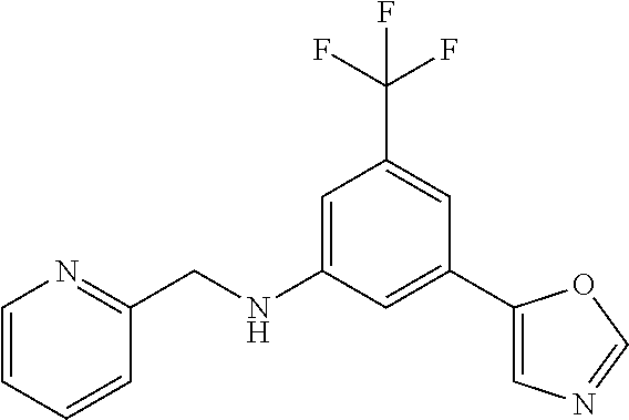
C1=C(NCC2=NC=CC=C2)C=C(C2=CN=CO2)C=C1C(F)(F)F
